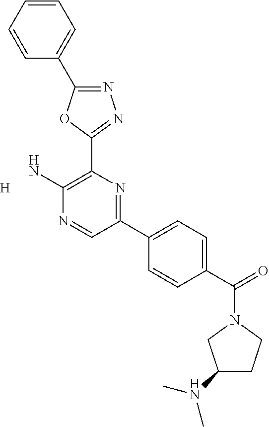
[H].N1=C(C2=CC=CC=C2)OC(C2=C(N)N=CC(C3=CC=C(C(=O)N4CCC(N(C)C)C4)C=C3)=N2)=N1
